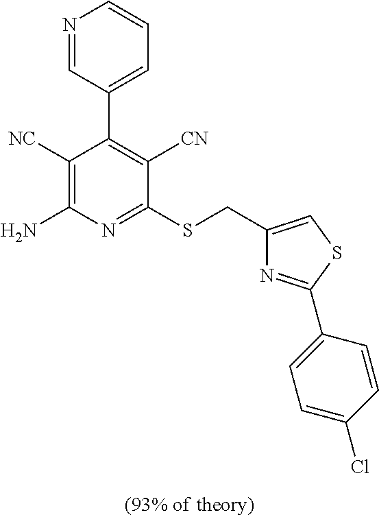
C1([NC])=C(N)N=C(SCC2=CSC(C3=CC=C(Cl)C=C3)=N2)C([CN])=C1C1=CC=CN=C1
